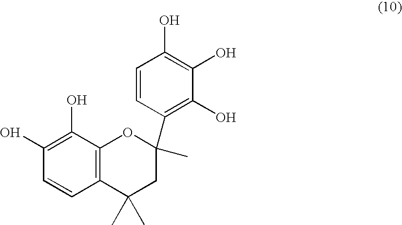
C12=C(C(C)(C)CC(C3=C(O)C(O)=C(O)C=C3)(C)O1)C=CC(O)=C2O
